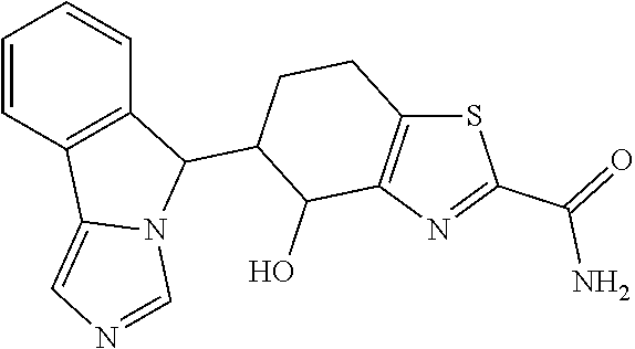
C1=CC2=C(C=C1)C(C1C(O)C3=C(CC1)SC(C(=O)N)=N3)N1C2=CN=C1
